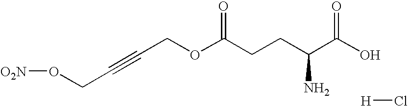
[O2N]OCC#CCOC(CCC(C(O)=O)N)=O.[H]Cl
